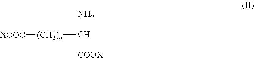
[(CH2)n](C(N)[COOX])[XOOC]
